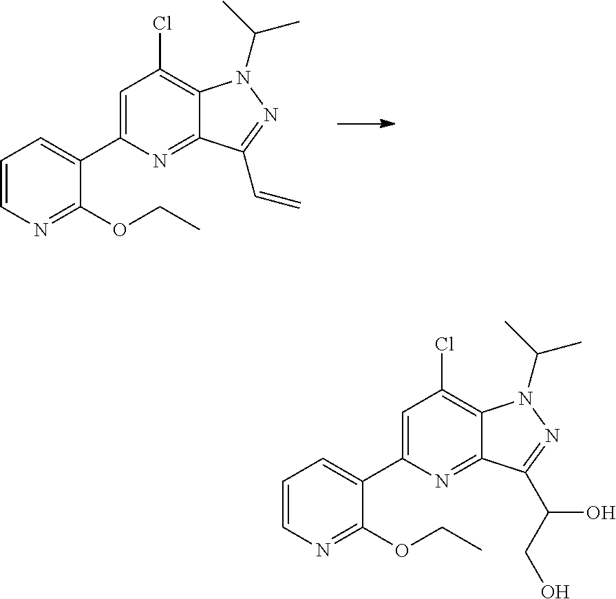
C1=CN=C(OCC)C(C2=CC(Cl)=C3C(=N2)C(C=C)=NN3C(C)C)=C1.C1=CN=C(OCC)C(C2=CC(Cl)=C3C(=N2)C(C(CO)O)=NN3C(C)C)=C1
